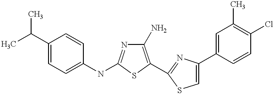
C1(N)=C(C2=NC(C3=CC(C)=C(Cl)C=C3)=CS2)SC(NC2=CC=C(C(C)C)C=C2)=N1
